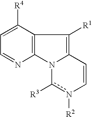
C12=C(N3C(=C1[R1])C=Cn([R2])c3[R3])N=CC=C2[R4]
